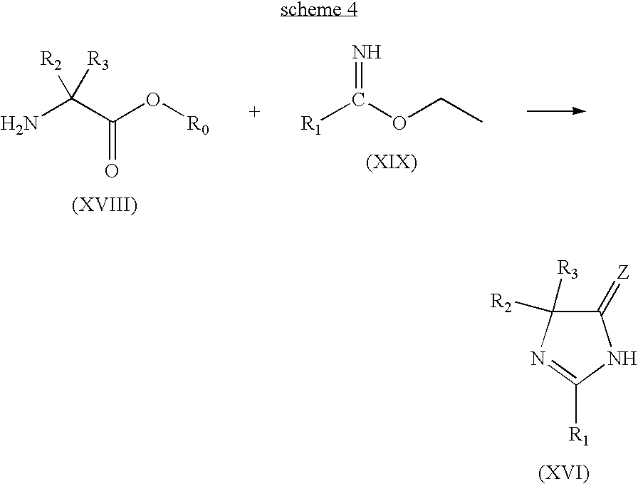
[R1]C(OCC)=N.NC(C(O[R0])=O)([R3])[R2].C1(=[Z])C([R3])([R2])N=C([R1])N1
